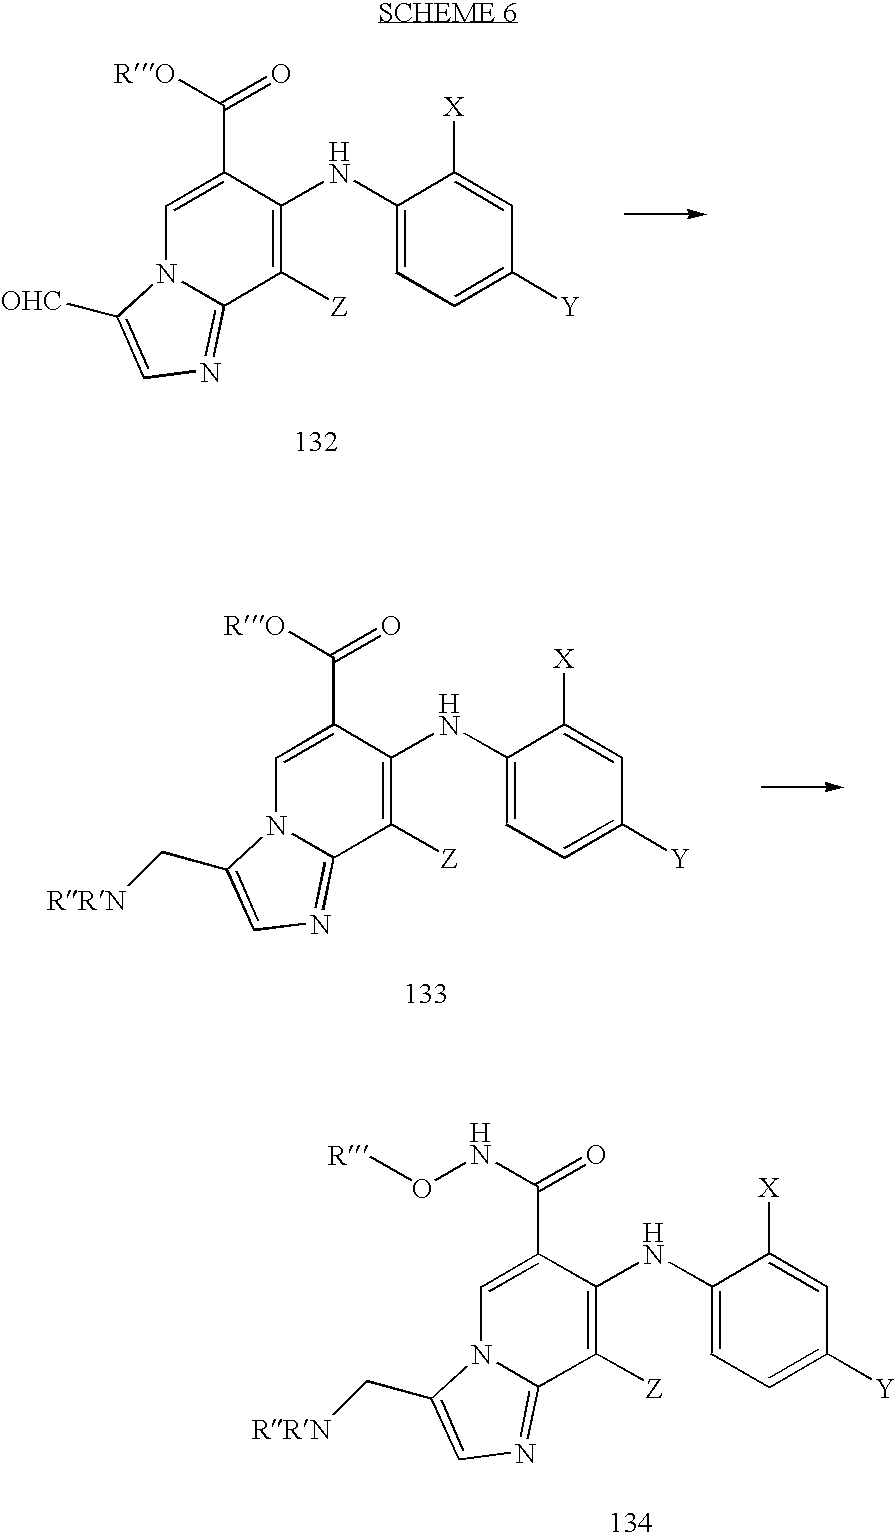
C1=C(C([RO])=O)C(NC2=CC=C([Y])C=C2[X])=C([Z])C2=NC=C([OHC])N12.C1=C(C(NO[R])=O)C(NC2=CC=C([Y])C=C2[X])=C([Z])C2=NC=C(C[RRN])N12.C1=C(C([RO])=O)C(NC2=CC=C([Y])C=C2[X])=C([Z])C2=NC=C(C[RRN])N12
